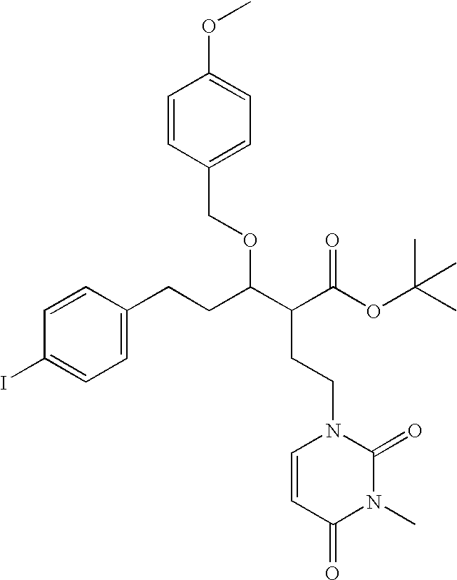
C1=CC(COC(C(C(OC(C)(C)C)=O)CCN2C=CC(=O)N(C)C2=O)CCC2=CC=C(I)C=C2)=CC=C1OC
